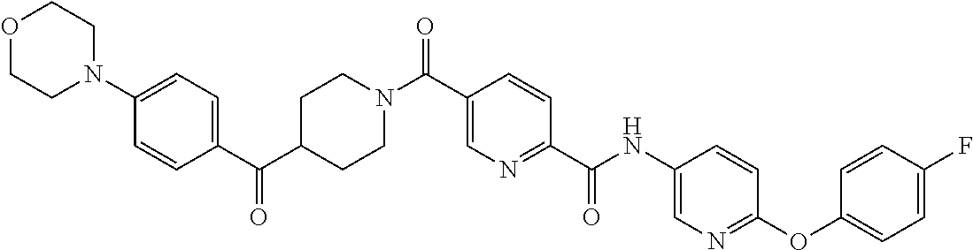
C1CN(C(C2=CN=C(C(=O)NC3=CN=C(OC4=CC=C(F)C=C4)C=C3)C=C2)=O)CCC1C(C1=CC=C(N2CCOCC2)C=C1)=O
